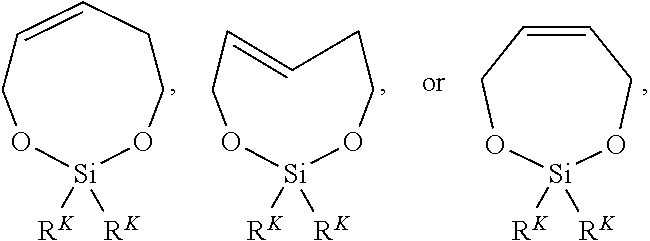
C1=CCO[Si]([RK])([RK])OC1.O1CC=CCCO[Si]1([RK])[RK].O1CC=CCCO[Si]1([RK])[RK]
